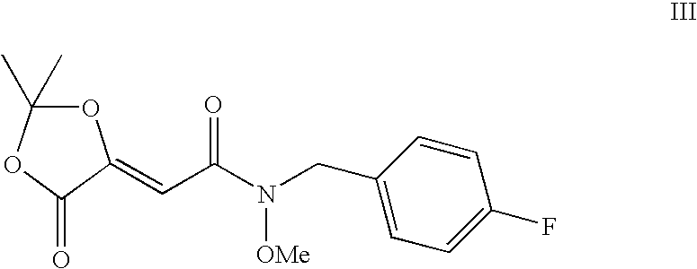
O=C1C(=CC(N([OMe])CC2=CC=C(F)C=C2)=O)OC(C)(C)O1
